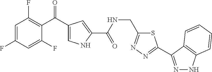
C1=C(F)C=C(F)C(C(=O)C2=CNC(C(NCC3=NN=C(C4=NNC5=C4C=CC=C5)S3)=O)=C2)=C1F
